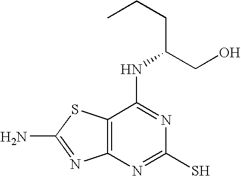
C12=C(N=C(S)N=C1NC(CCC)CO)N=C(N)S2
